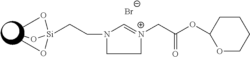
[Br-].C1=[N+](CC(OC2OCCCC2)=O)CCN1CC[Si](OC)(OC)OC
